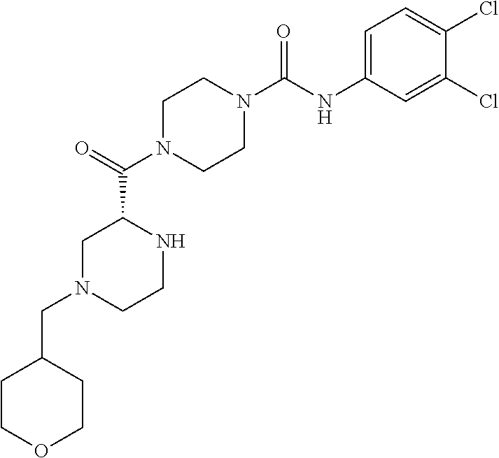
C1N(C(C2CN(CC3CCOCC3)CCN2)=O)CCN(C(NC2=CC=C(Cl)C(Cl)=C2)=O)C1
